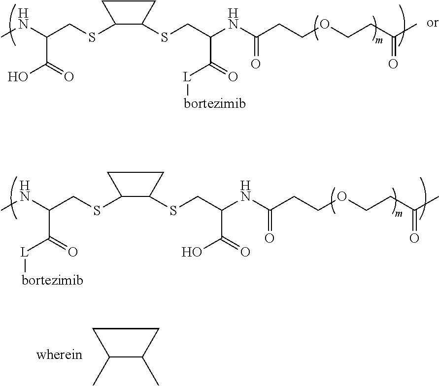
CC1C(C)CC1.CNC(CSC1C(SCC(NC(CCOCCC(C)=O)=O)C(=O)[L][bortezimib])CC1)C(=O)O.CNC(CSC1C(SCC(NC(CCOCCC(C)=O)=O)C(=O)O)CC1)C(=O)[L][bortezimib]
